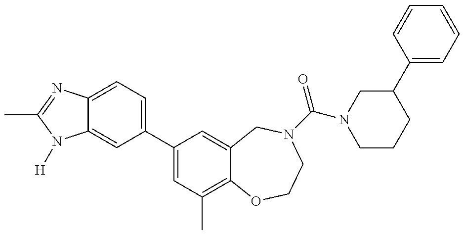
C12=CC(C3=CC(C)=C4C(=C3)CN(C(=O)N3CCCC(C5=CC=CC=C5)C3)CCO4)=CC=C1N=C(C)N2[H]
